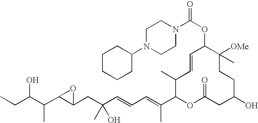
CCC(C(C1C(CC(C=CC=C(C2OC(=O)CC(O)CCC([OMe])(C)C(OC(=O)N3CCN(C4CCCCC4)CC3)C=CC2C)C)(O)C)O1)C)O
